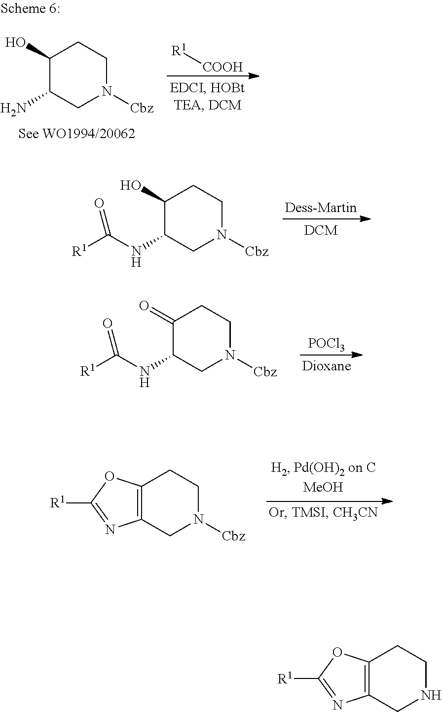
C1(O)C(N)CN([Cbz])CC1.[R1][COOH].C1(O)C(NC([R1])=O)CN([Cbz])CC1.C12=C(CN([Cbz])CC1)N=C([R1])O2.[POCl3].C1(=O)C(NC([R1])=O)CN([Cbz])CC1.C12=C(CNCC1)N=C([R1])O2
